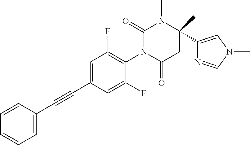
C1=CC(C#CC2=CC(F)=C(N3C(=O)CC(C)(C4=CN(C)C=N4)N(C)C3=O)C(F)=C2)=CC=C1
